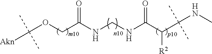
[Akn]C(OCC(NCNC(C(C(NC)(C)C)[R2])=O)=O)(C)C
